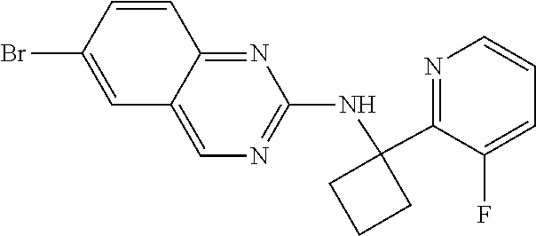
C12=CN=C(NC3(C4=NC=CC=C4F)CCC3)N=C1C=CC(Br)=C2
